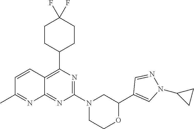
C1(C2=C3C(=NC(N4CCOC(C5=CN(C6CC6)N=C5)C4)=N2)N=C(C)C=C3)CCC(F)(F)CC1
